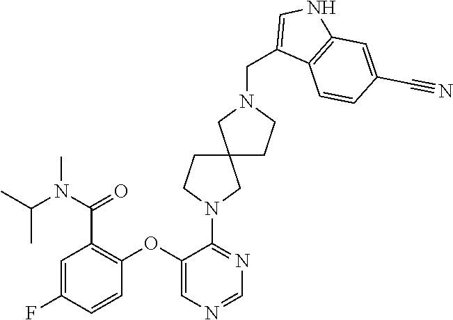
C1(OC2=C(C(N(C(C)C)C)=O)C=C(F)C=C2)=CN=CN=C1N1CCC2(C1)CCN(CC1=CNC3=C1C=CC(C#N)=C3)C2
